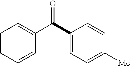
C1(C(C2=CC=CC=C2)=O)=CC=C([Me])C=C1
